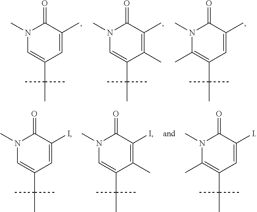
N1(C)C=C(C(C)(C)C)C=C(C)C1=O.N1(C)C=C(C(C)(C)C)C(C)=C(C)C1=O.N1(C)C(C)=C(C(C)(C)C)C=C(C)C1=O.N1(C)C=C(C(C)(C)C)C=C(I)C1=O.N1(C)C=C(C(C)(C)C)C(C)=C(I)C1=O.N1(C)C(C)=C(C(C)(C)C)C=C(I)C1=O
